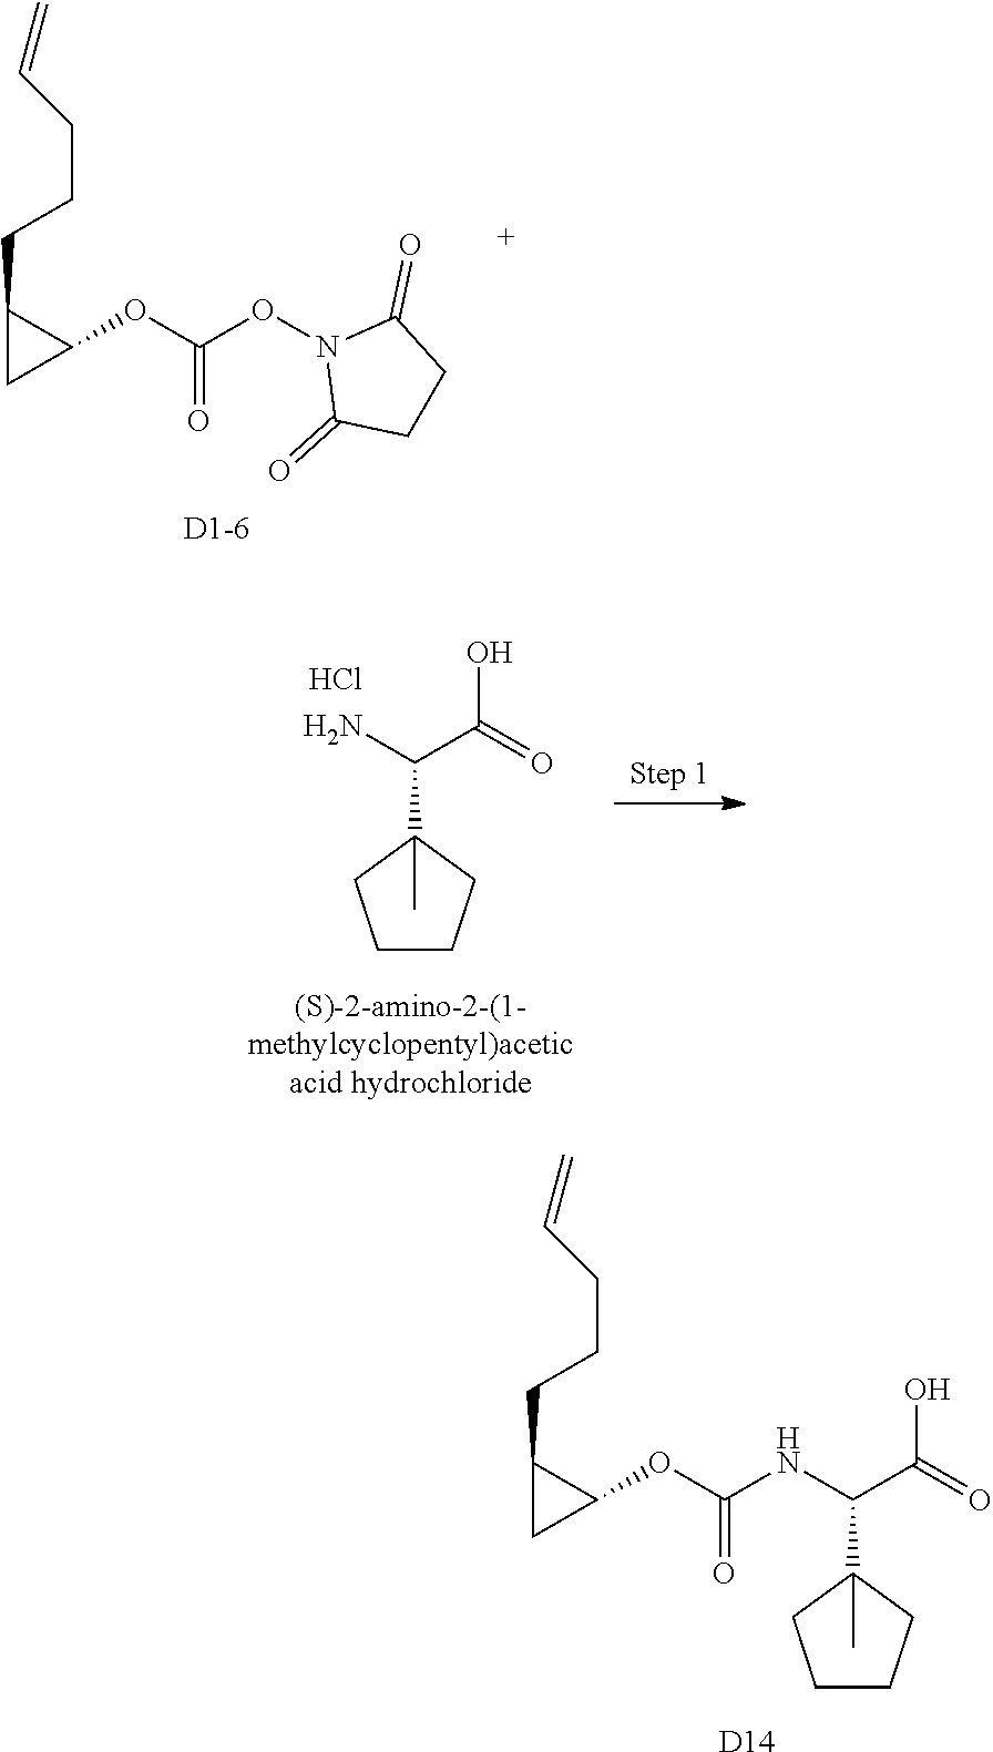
C1(OC(ON2C(=O)CCC2=O)=O)C(CCCC=C)C1.[D1-6].NC(C(=O)O)C1(C)CCCC1.Cl.[D14].C1(OC(NC(C(=O)O)C2(C)CCCC2)=O)C(CCCC=C)C1
